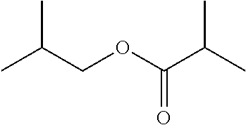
CC(COC(C(C)C)=O)C
